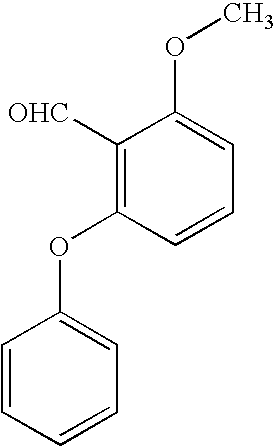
C1([OHC])=C(OC2=CC=CC=C2)C=CC=C1OC
